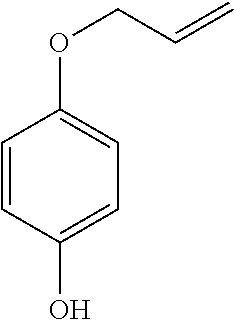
C1=CC(O)=CC=C1OCC=C
